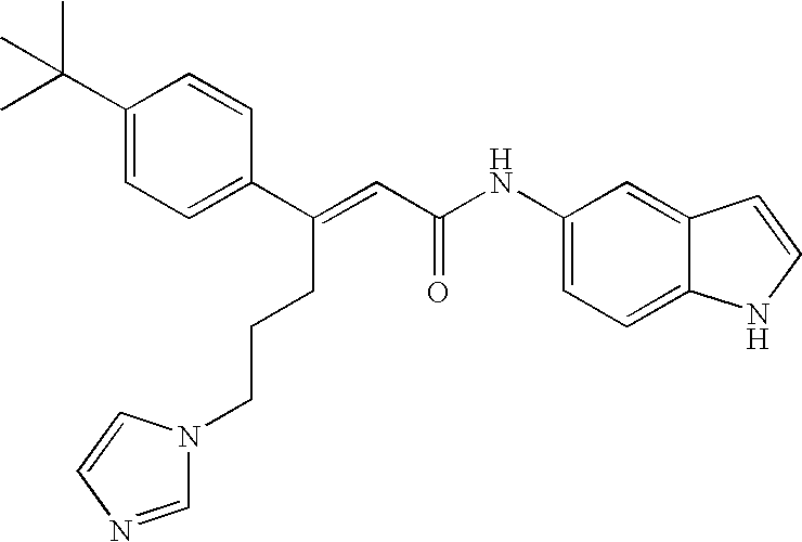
C(=CC(=O)NC1=CC=C2C(=C1)C=CN2)(C1=CC=C(C(C)(C)C)C=C1)CCCN1C=NC=C1
